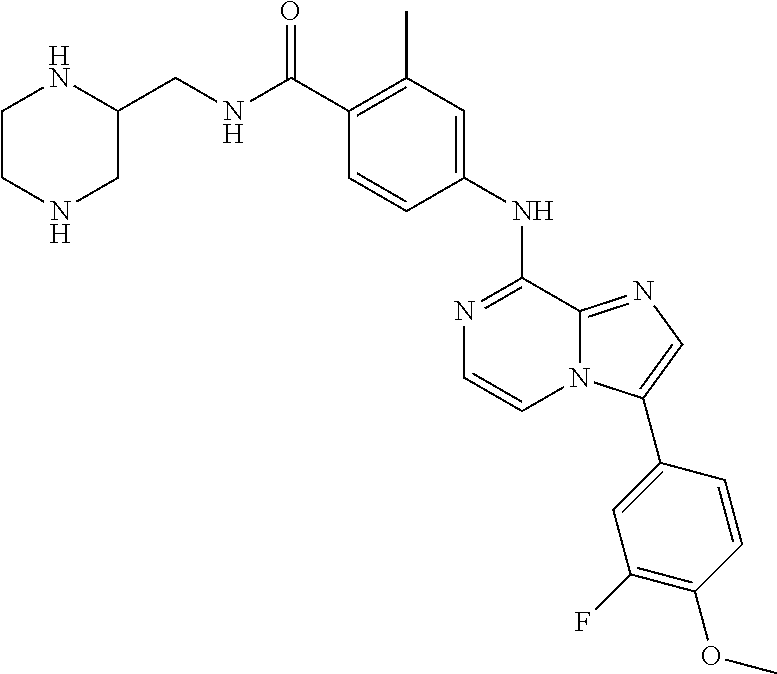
C1(C(NCC2NCCNC2)=O)=C(C)C=C(NC2=NC=CN3C2=NC=C3C2=CC(F)=C(OC)C=C2)C=C1
